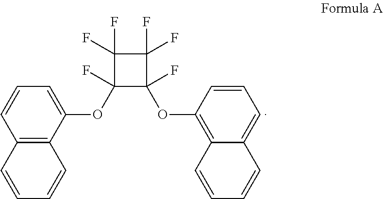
C12=C(C(OC3(F)C(F)(OC4=C5C(=CC=C4)C=CC=C5)C(F)(F)C3(F)F)=CC=C1)C=CC=C2
